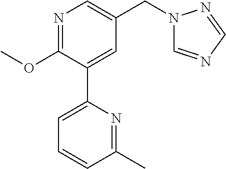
N1=C(OC)C(C2=CC=CC(C)=N2)=CC(CN2C=NC=N2)=C1
